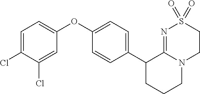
C1(C2=CC=C(OC3=CC=C(Cl)C(Cl)=C3)C=C2)CCCN2C1=NS(=O)(=O)CC2
